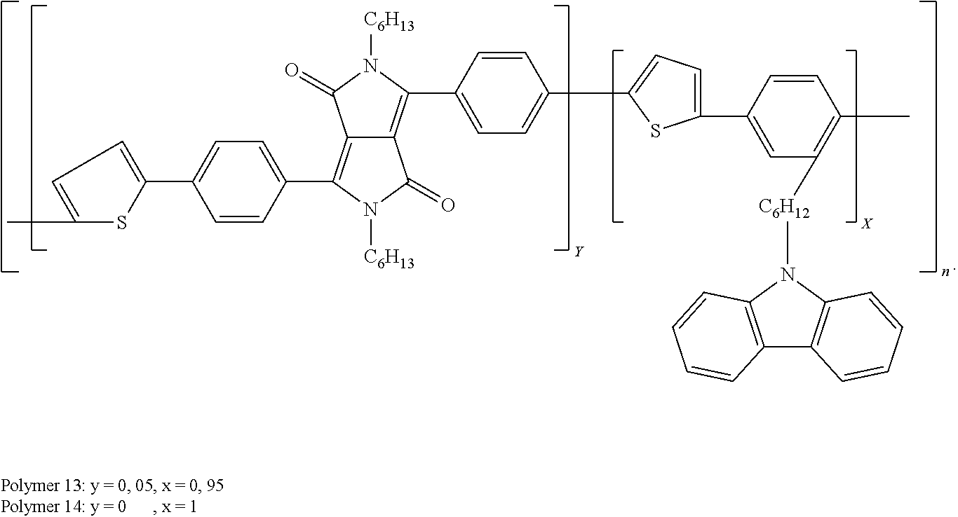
C12=C(C3=CC=C(C4=CC=C(C)S4)C=C3)N([C6H13])C(=O)C1=C(C1=CC=C(C3=CC=C(C4=CC([C6H12]N5C6=C(C7=C5C=CC=C7)C=CC=C6)=C(C)C=C4)S3)C=C1)N([C6H13])C2=O
